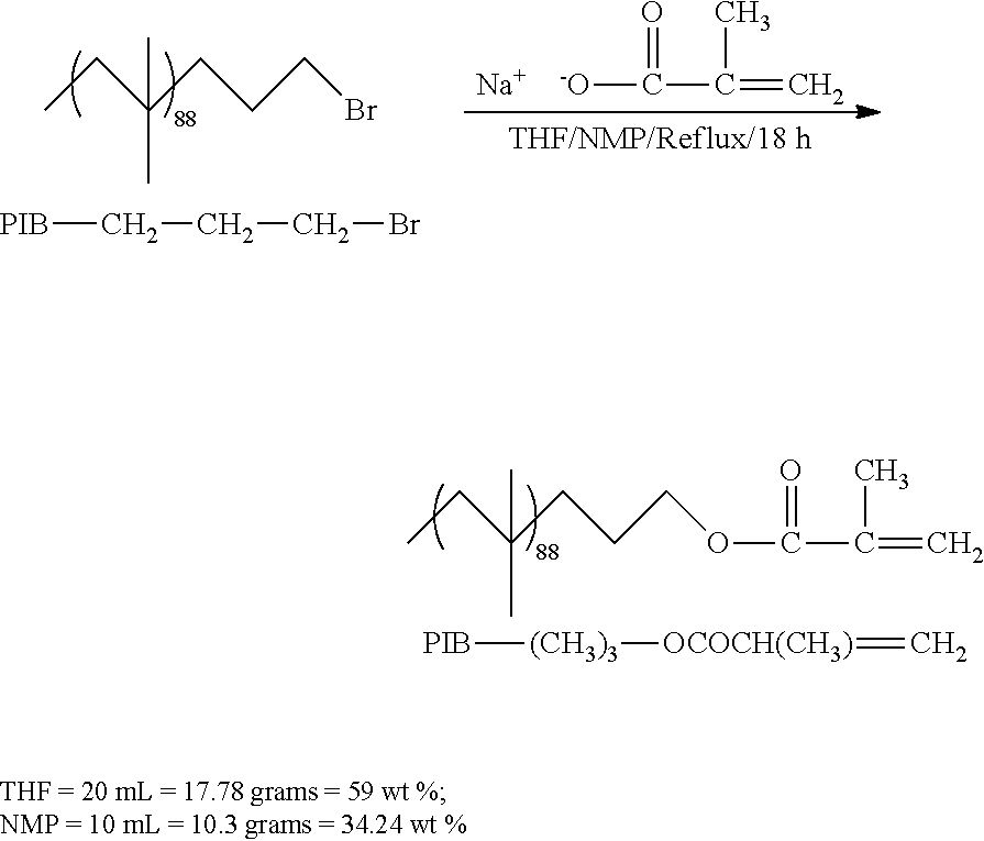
O=C([-O])C(=C)C.[Na].CCC(CCCBr)(C)C.[PIB]CCCBr.CCC(CCCOC(=O)C(=C)C)(C)C.[PIB][(CH3)3][OCOCH(CH3)]=C
